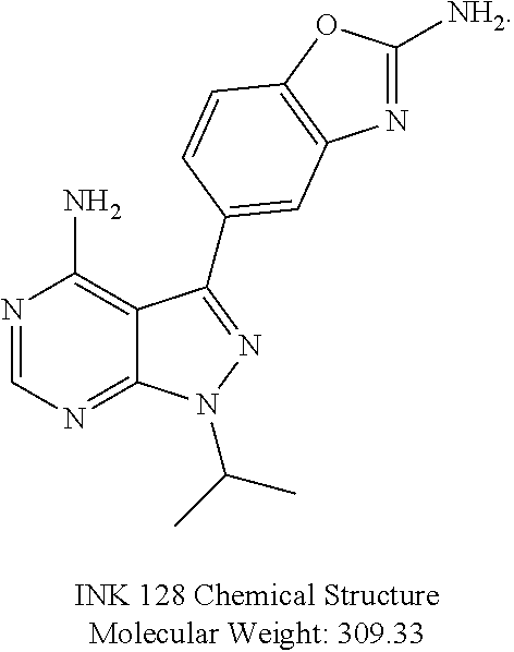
N1=CN=C2C(=C1N)C(C1=CC3=C(OC([NH2])=N3)C=C1)=NN2C(C)C
